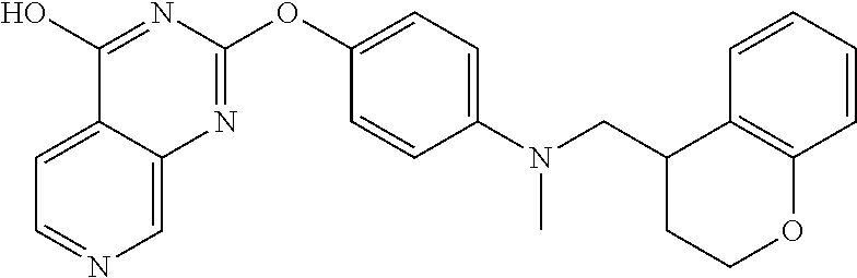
C1=C2C(=CN=C1)N=C(OC1=CC=C(N(CC3CCOC4=C3C=CC=C4)C)C=C1)N=C2O
